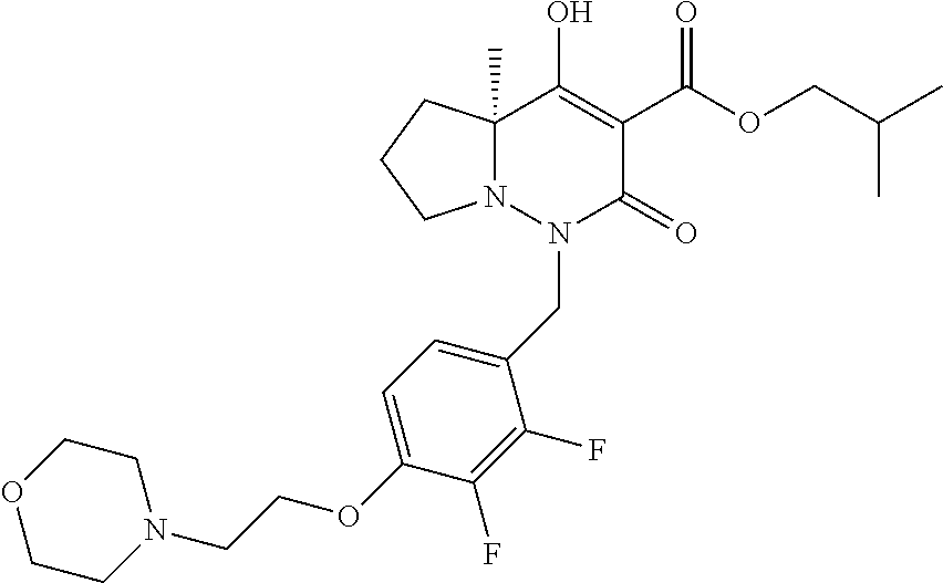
C12(C)N(N(CC3=CC=C(OCCN4CCOCC4)C(F)=C3F)C(=O)C(C(OCC(C)C)=O)=C1O)CCC2
